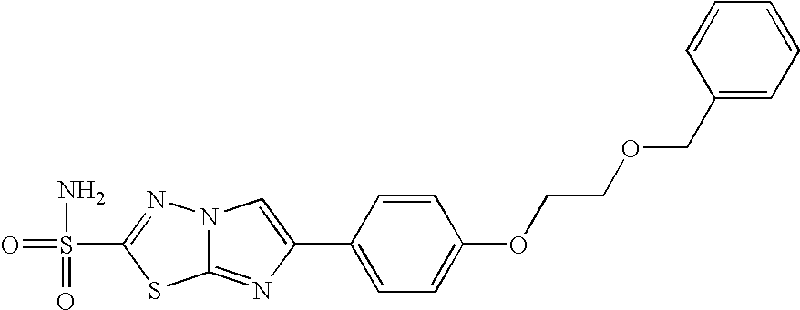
C12=NC(C3=CC=C(OCCOCC4=CC=CC=C4)C=C3)=CN1N=C(S(=O)(N)=O)S2
